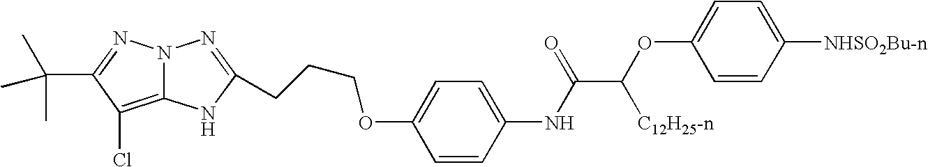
C12=C(Cl)C(C(C)(C)C)=NN1N=C(CCCOC1=CC=C(NC(=O)C(OC3=CC=C([NHSO2Bu-n])C=C3)[C12H25-n])C=C1)N2
